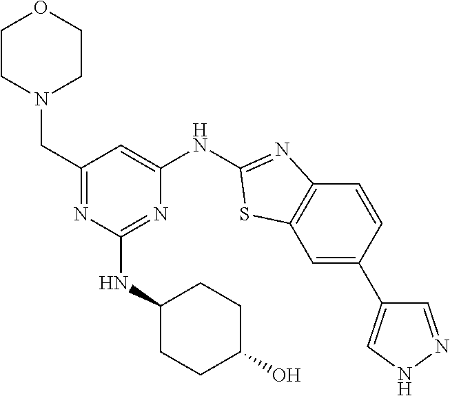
C1=C(C2=CNN=C2)C=CC2=C1SC(NC1=CC(CN3CCOCC3)=NC(NC3CCC(O)CC3)=N1)=N2
